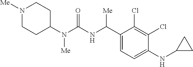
C1(N(C(NC(C2=CC=C(NC3CC3)C(Cl)=C2Cl)[Me])=O)[Me])CCN([Me])CC1
